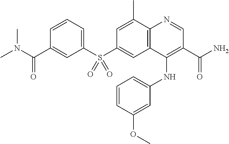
C1=CC=C(S(C2=CC3=C(C(C)=C2)N=CC(C(=O)N)=C3NC2=CC=CC(OC)=C2)(=O)=O)C=C1C(=O)N(C)C
